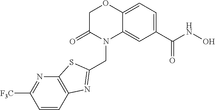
C1C(=O)N(CC2=NC3=C(S2)N=C([CF3])C=C3)C2=CC(C(NO)=O)=CC=C2O1
